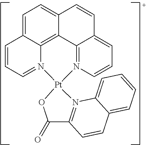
C1=C2C3=C4C(=C1)C=CC1=CC=CN(=C41)[Pt]1(N3=CC=C2)OC(=O)C2=N1C1=CC=CC=C1C=C2
